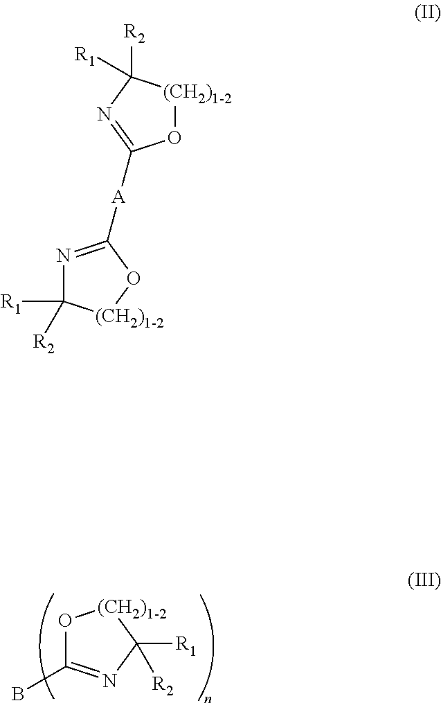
O1C(B)=NC([R1])([R2])[(CH2)1-2]1.N1=C([A]C2=NC([R2])([R1])[(CH2)1-2]O2)O[(CH2)1-2]C1([R1])[R2]
